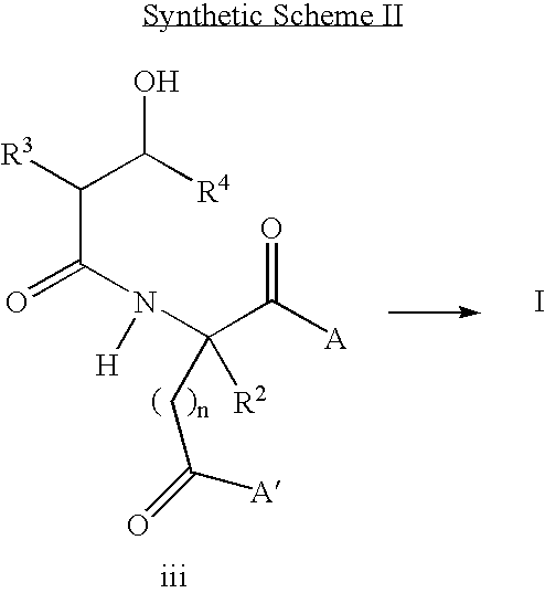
C(C(N(C(C([A])=O)(CC([A])=O)[R2])[H])=O)(C([R4])O)[R3].I
